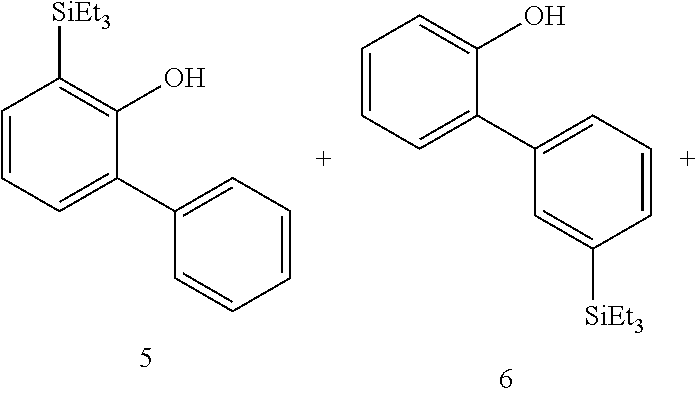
C1=CC=C(C2=CC=CC=C2)C(O)=C1[SiEt3].C1=CC=C(C2=CC=CC([SiEt3])=C2)C(O)=C1
